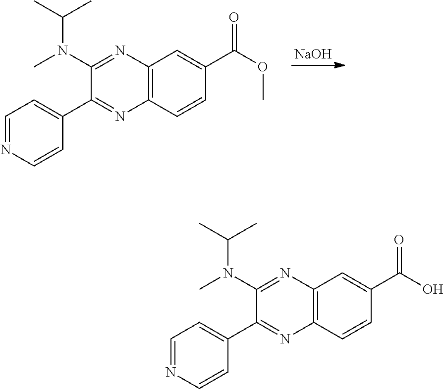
[NaOH].C12=C(C=CC(C(OC)=O)=C1)N=C(C1=CC=NC=C1)C(N(C)C(C)C)=N2.C12=C(C=CC(C(O)=O)=C1)N=C(C1=CC=NC=C1)C(N(C)C(C)C)=N2
